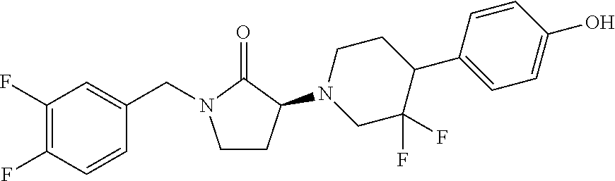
C1(F)=C(F)C=CC(CN2CCC(N3CC(F)(F)C(C4=CC=C(O)C=C4)CC3)C2=O)=C1
